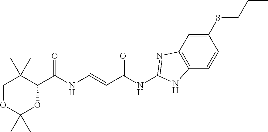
O1C(C)(C)OC(C(=O)NC=CC(=O)NC2=NC3=C(N2)C=CC(SCCC)=C3)C(C)(C)C1
